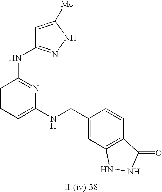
C1=CC=C(NCC2=CC3=C(C=C2)C(=O)NN3)N=C1NC1=NNC([Me])=C1
